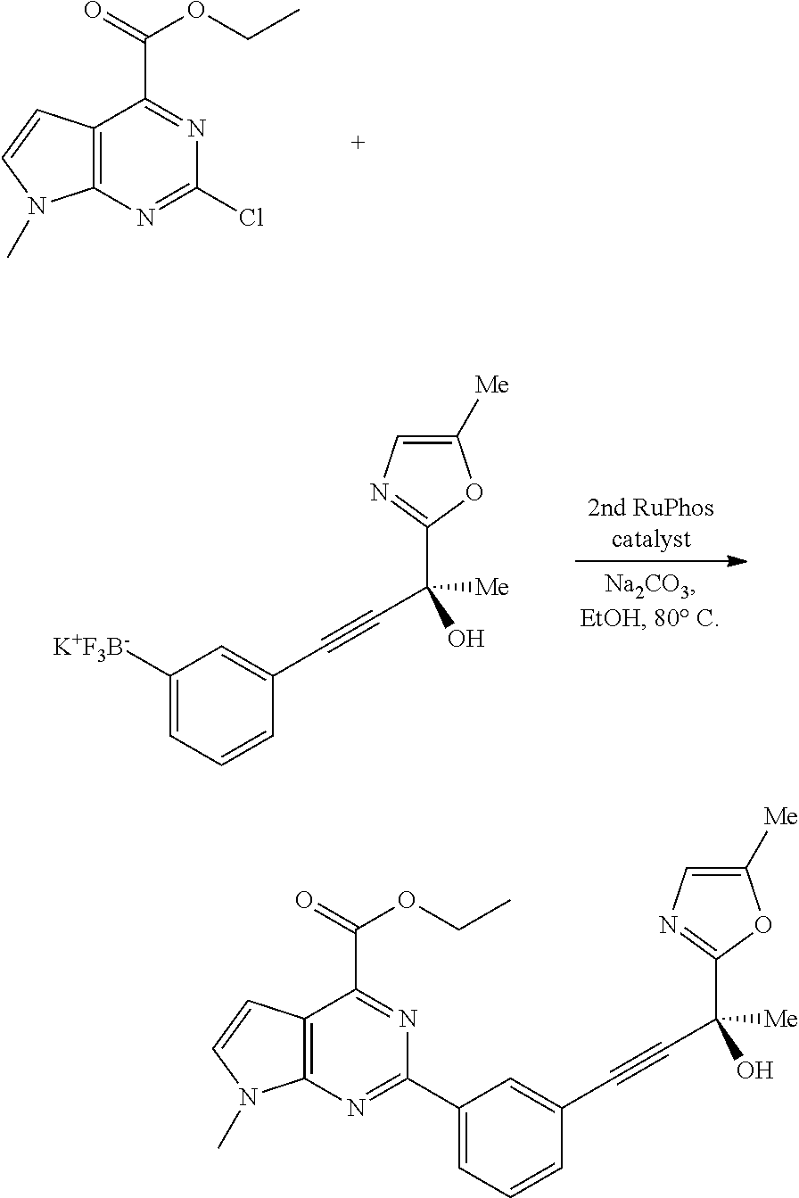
C12=C(N=C(Cl)N=C1C(=O)OCC)N(C)C=C2.C1([K+F3B-])=CC=CC(C#CC([Me])(O)C2=NC=C([Me])O2)=C1.C1(C2=NC3=C(C(C(=O)OCC)=N2)C=CN3C)=CC=CC(C#CC([Me])(O)C2=NC=C([Me])O2)=C1
